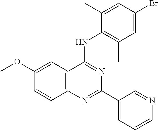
C1(OC)=CC2=C(C=C1)N=C(C1=CC=CN=C1)N=C2NC1=C(C)C=C(Br)C=C1C
